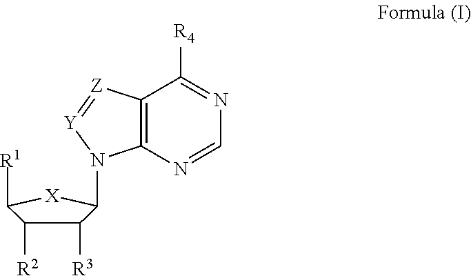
C12=C(N=CN=C1[R4])N(C1C([R3])C([R2])C([R1])[X]1)[Y]=[Z]2
